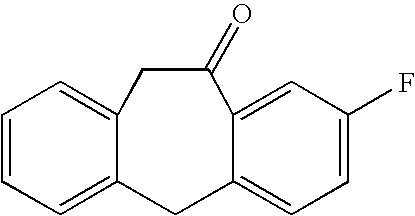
C1=CC=C2C(=C1)CC(=O)C1=CC(F)=CC=C1C2
